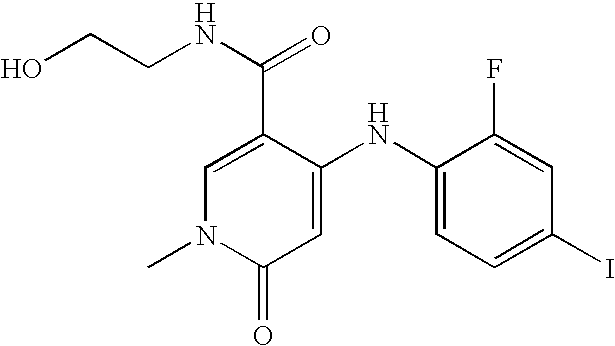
C1(C(=O)NCCO)=CN(C)C(=O)C=C1NC1=CC=C(I)C=C1F
